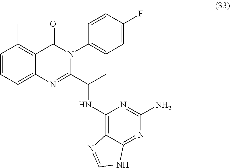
C1=CC=C2C(=C1C)C(=O)N(C1=CC=C(F)C=C1)C(C(C)NC1=C3C(=NC(N)=N1)NC=N3)=N2
